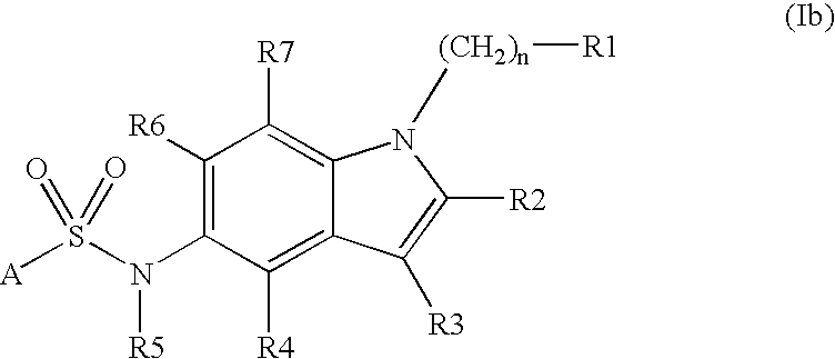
C1([R6])=C(N([R5])S(=O)(=O)[A])C([R4])=C2C(=C1[R7])N([(CH2)n][R1])C([R2])=C2[R3]
